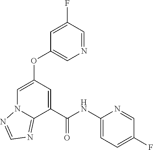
C1=C(F)C=NC=C1OC1=CN2C(=NC=N2)C(C(NC2=CC=C(F)C=N2)=O)=C1
